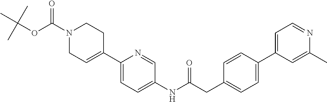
CC(OC(N1CC=C(C2=CC=C(NC(CC3=CC=C(C4=CC=NC(C)=C4)C=C3)=O)C=N2)CC1)=O)(C)C
